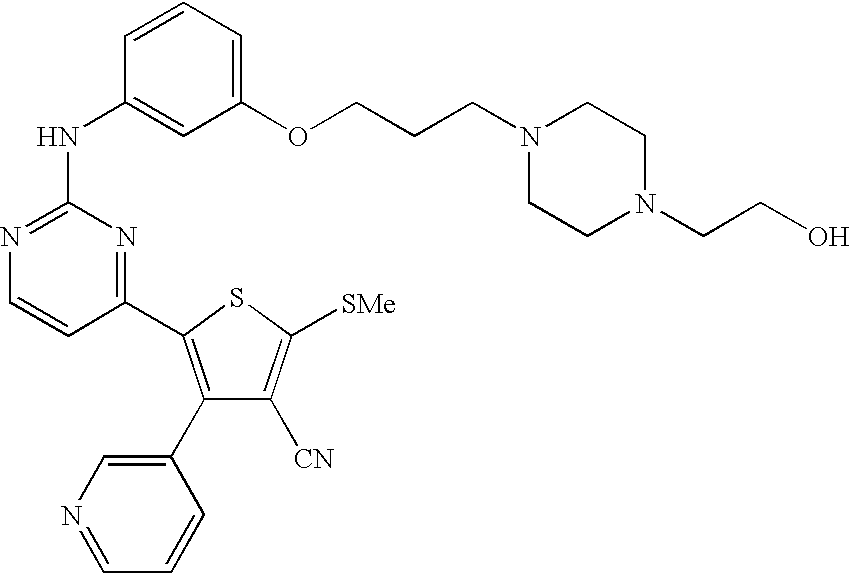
C1(NC2=CC(OCCCN3CCN(CCO)CC3)=CC=C2)=NC=CC(C2=C(C3=CN=CC=C3)C([CN])=C([SMe])S2)=N1
